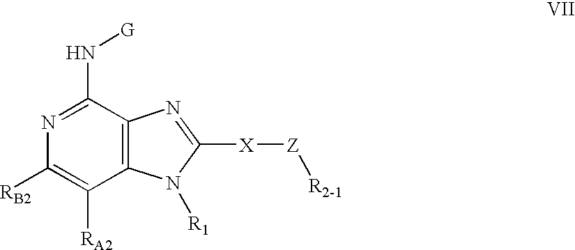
C1(N[G])=NC([RB2])=C([RA2])C2=C1N=C([X][Z][R2-1])N2[R1]
